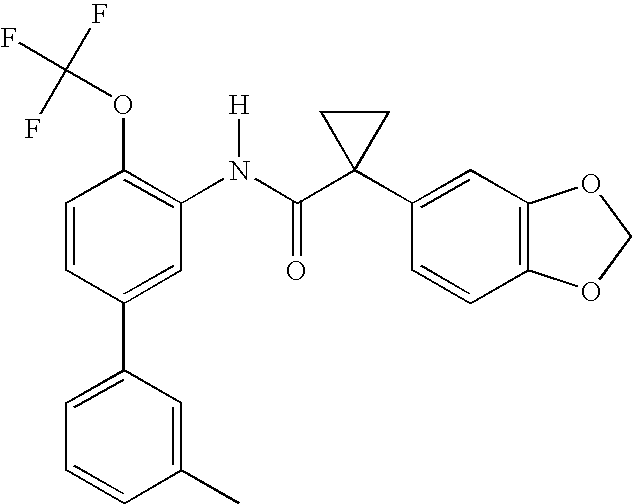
C1=CC(C2=CC=CC(C)=C2)=CC(N(C(C2(C3=CC4=C(C=C3)OCO4)CC2)=O)[H])=C1OC(F)(F)F
